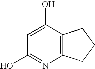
C1=C(O)C2=C(N=C1O)CCC2
